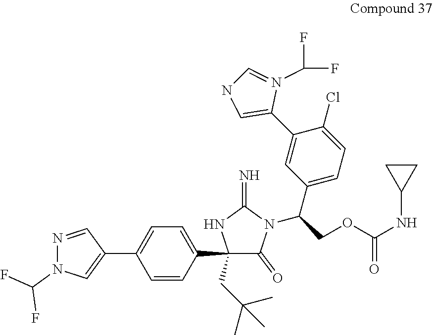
N1=CC(C2=CC=C(C3(CC(C)(C)C)C(=O)N(C(COC(NC4CC4)=O)C4=CC=C(Cl)C(C5=CNC=N5C(F)F)=C4)C(=N)N3)C=C2)=CN1C(F)F
